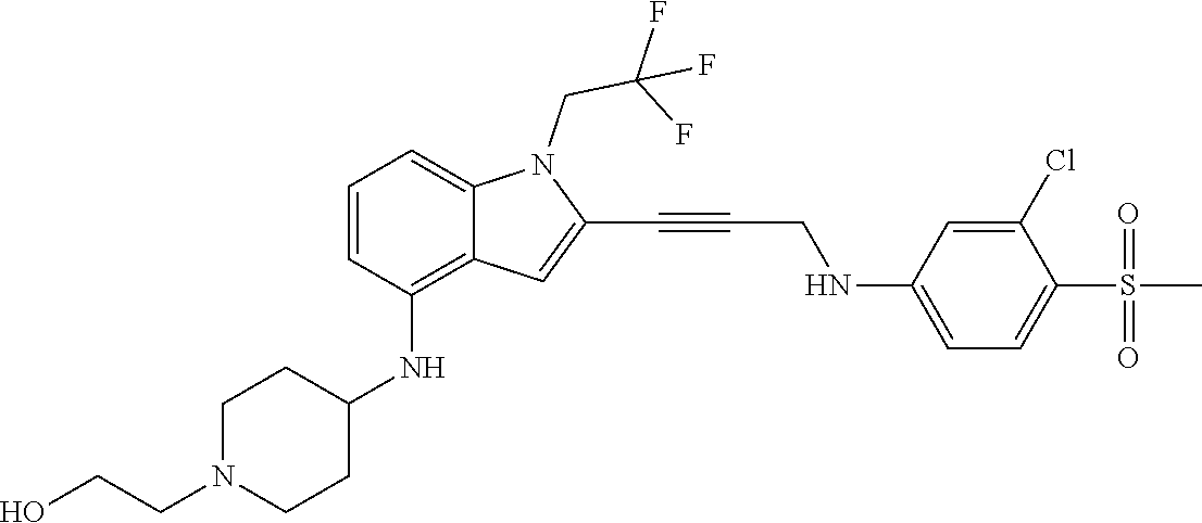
C(C#CC1=CC2=C(NC3CCN(CCO)CC3)C=CC=C2N1CC(F)(F)F)NC1=CC=C(S(C)(=O)=O)C(Cl)=C1
